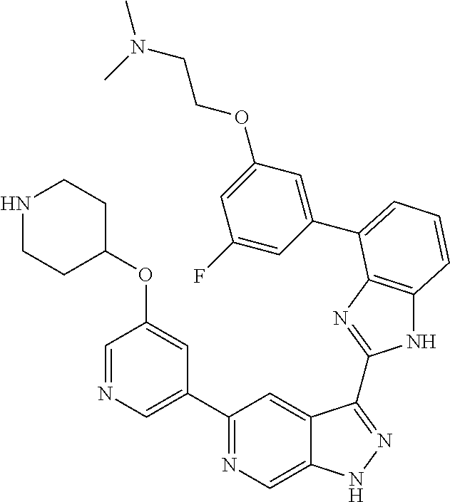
C1(C2=NC=C3C(=C2)C(C2=NC4=C(N2)C=CC=C4C2=CC(OCCN(C)C)=CC(F)=C2)=NN3)=CN=CC(OC2CCNCC2)=C1
